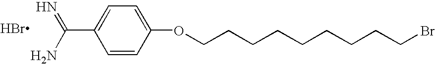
C1=CC(OCCCCCCCCCBr)=CC=C1C(=N)N.Br
